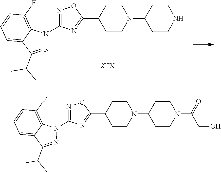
C1=C2C(=C(F)C=C1)N(C1=NOC(C3CCN(C4CCNCC4)CC3)=N1)N=C2C(C)C.C1=C2C(=C(F)C=C1)N(C1=NOC(C3CCN(C4CCN(C(=O)CO)CC4)CC3)=N1)N=C2C(C)C
